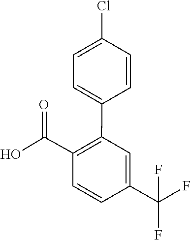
C1=CC(C(O)=O)=C(C2=CC=C(Cl)C=C2)C=C1C(F)(F)F
